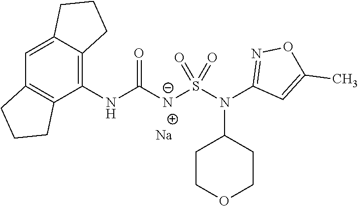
C1=C2C(=C(NC([N-]S(N(C3=NOC(C)=C3)C3CCOCC3)(=O)=O)=O)C3=C1CCC3)CCC2.[Na]
